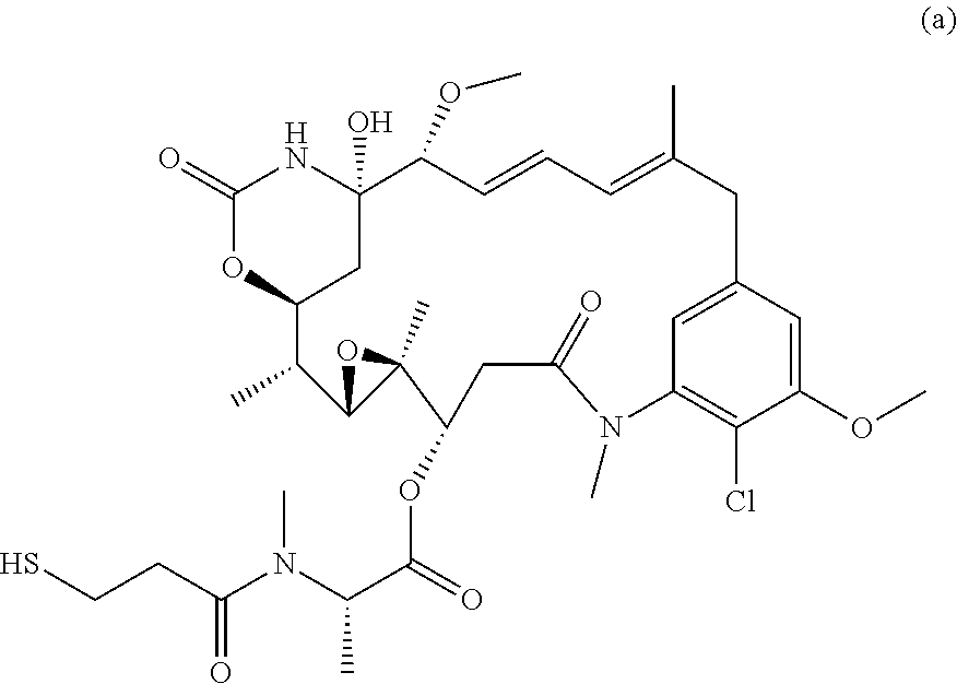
SCCC(N(C(C(=O)OC1CC(=O)N(C)C2=C(Cl)C(OC)=CC(=C2)CC(C)=CC=CC(OC)C2(O)NC(=O)OC(C2)C(C)C2C1(C)O2)C)C)=O
